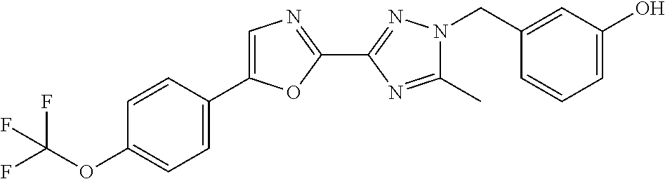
C1(C)=NC(C2=NC=C(C3=CC=C(OC(F)(F)F)C=C3)O2)=NN1CC1=CC(O)=CC=C1
